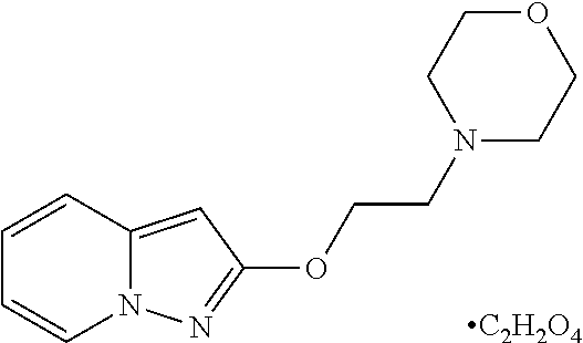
C1=CC2=CC(OCCN3CCOCC3)=NN2C=C1.[C2H2O4]
